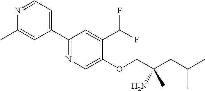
C1(C2=CC=NC(C)=C2)=NC=C(OCC(CC(C)C)(N)C)C(C(F)F)=C1
